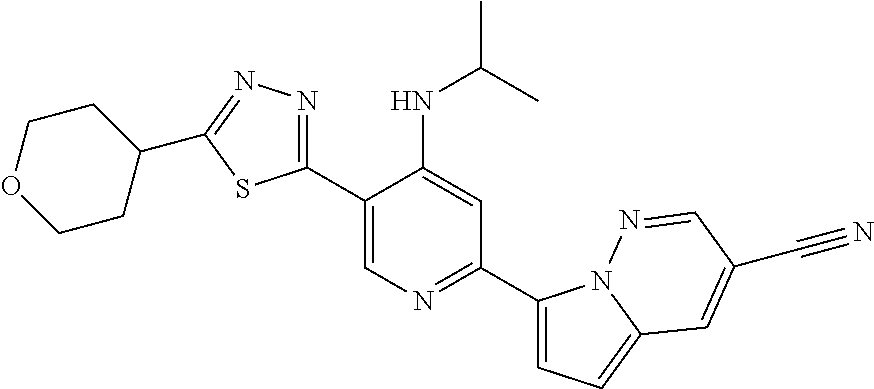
C1(C2=CN=C(C3=CC=C4N3N=CC(C#N)=C4)C=C2NC(C)C)=NN=C(C2CCOCC2)S1
